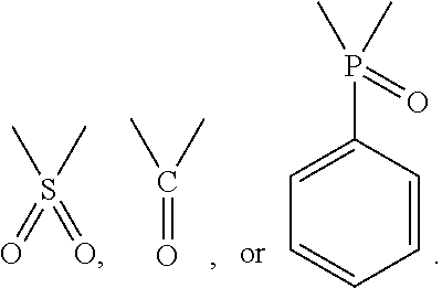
S(C)(C)(=O)=O.C(=O)(C)C.C1=C(P(=O)(C)C)C=CC=C1
